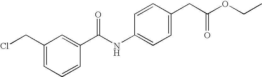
C1(CCl)=CC=CC(C(NC2=CC=C(CC(OCC)=O)C=C2)=O)=C1
